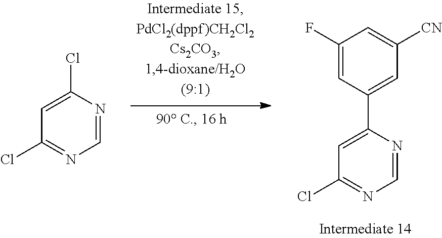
C1(Cl)=CC(Cl)=NC=N1.C1(C2=CC([CN])=CC(F)=C2)=CC(Cl)=NC=N1
